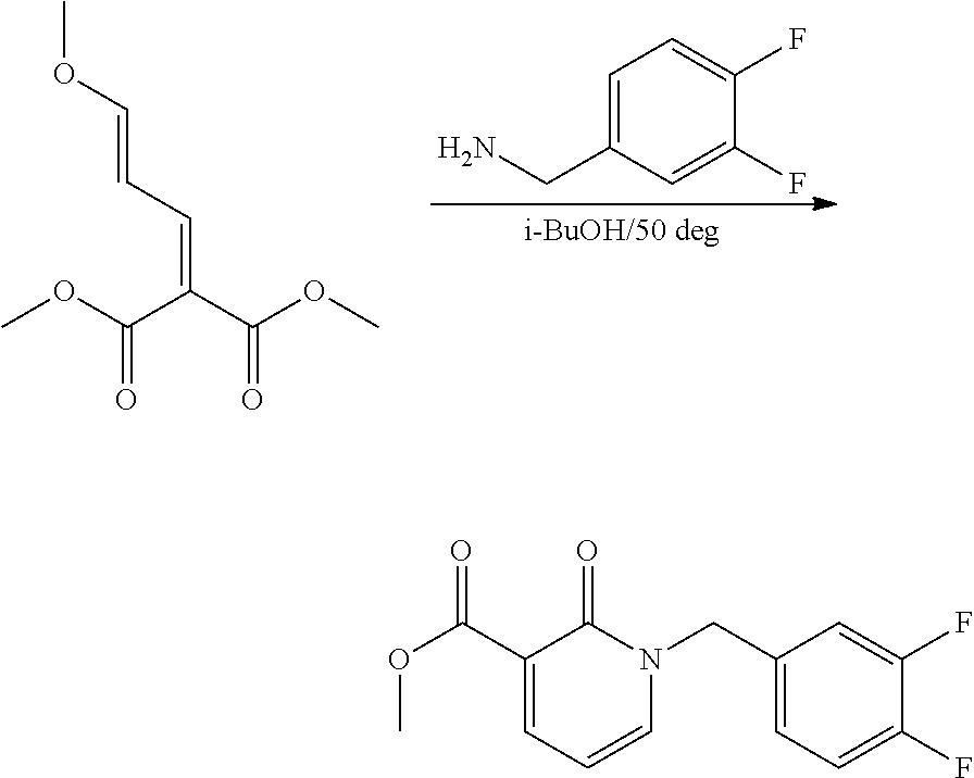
C1=C(CN2C=CC=C(C(OC)=O)C2=O)C=C(F)C(F)=C1.C1=C(CN)C=C(F)C(F)=C1.COC=CC=C(C(OC)=O)C(OC)=O
